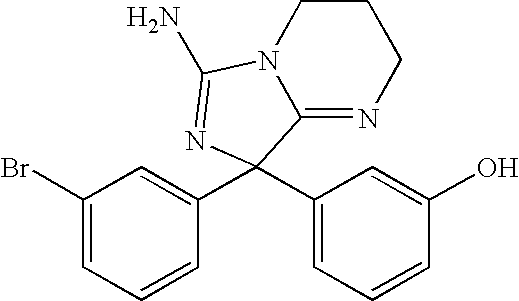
C1(Br)=CC=CC(C2(C3=CC=CC(O)=C3)C3=NCCCN3C(N)=N2)=C1
